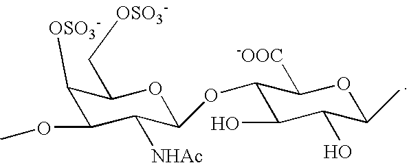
C1([OSO3-])C(OC)C([NHAc])C(OC2C(O)C(O)C(C)OC2[-OOC])OC1C[OSO3-]
